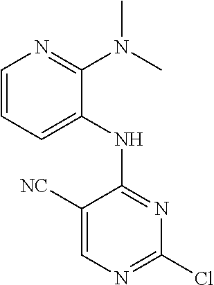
ClC1=NC=C([NC])C(NC2=CC=CN=C2N(C)C)=N1
